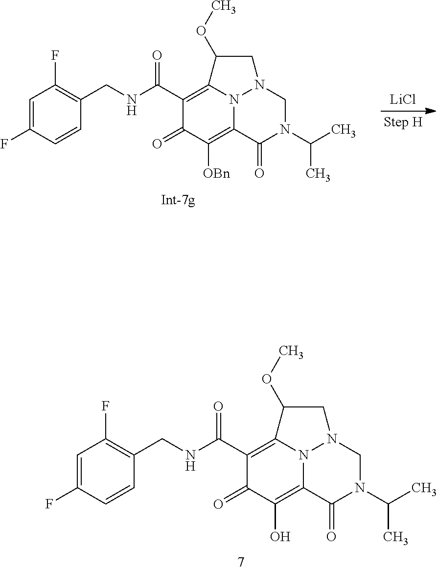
C1(C(NCC2=C(F)C=C(F)C=C2)=O)=C2N3C(=C(O)C1=O)C(=O)N(C(C)C)CN3CC2OC.[LiCl].C1(C(NCC2=C(F)C=C(F)C=C2)=O)=C2N3C(=C([OBn])C1=O)C(=O)N(C(C)C)CN3CC2OC
